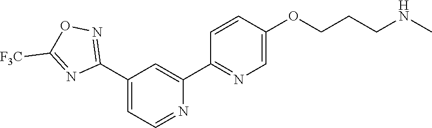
C1(C2=NOC([F3C])=N2)=CC=NC(C2=NC=C(OCCCNC)C=C2)=C1
